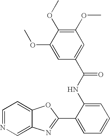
C12=CN=CC=C1OC(C1=CC=CC=C1NC(C1=CC(OC)=C(OC)C(OC)=C1)=O)=N2
